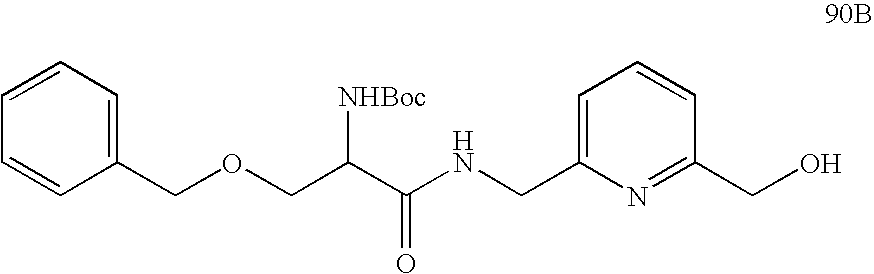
C1(COCC(C(NCC2=CC=CC(CO)=N2)=O)[NHBoc])=CC=CC=C1
